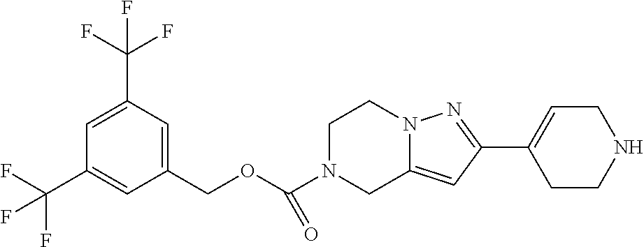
C1(COC(N2CC3=CC(C4=CCNCC4)=NN3CC2)=O)=CC(C(F)(F)F)=CC(C(F)(F)F)=C1
